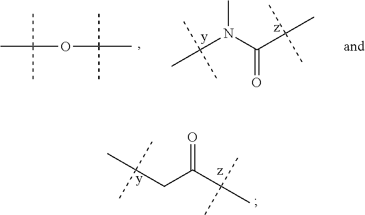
O=C(C(C)(C)C)CC(C)(C)C.CC(OC(C)(C)C)(C)C.CN(C(C(C)(C)C)=O)C(C)(C)C
